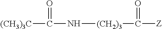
[(CH3)3C]C(=O)N[(CH2)3]C(=O)[Z]
